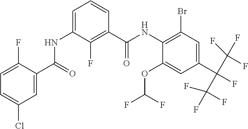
C1=C(F)C(C(=O)NC2=CC=CC(C(NC3=C(Br)C=C(C(F)(C(F)(F)F)C(F)(F)F)C=C3OC(F)F)=O)=C2F)=CC(Cl)=C1
